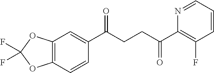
C1(C(CCC(C2=C(F)C=CC=N2)=O)=O)=CC2=C(C=C1)OC(F)(F)O2
